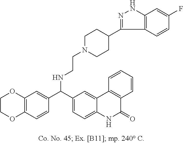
C1OC2=C(C=CC(C(C3=CC=C4C(=C3)C3=C(C=CC=C3)C(=O)N4)NCCN3CCC(C4=NNC5=C4C=CC(F)=C5)CC3)=C2)OC1
